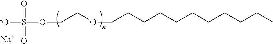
S([-O])(OCCOCCCCCCCCCCC)(=O)=O.[Na]
